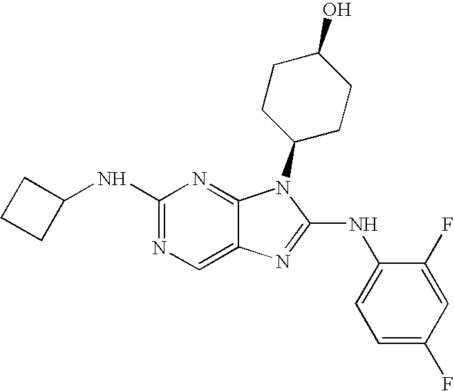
N1=C(NC2CCC2)N=C2C(=C1)N=C(NC1=CC=C(F)C=C1F)N2C1CCC(O)CC1
